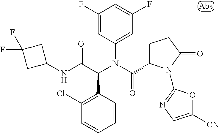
C1(N(C(C2CCC(=O)N2C2=NC=C([CN])O2)=O)C(C(NC2CC(F)(F)C2)=O)C2=C(Cl)C=CC=C2)=CC(F)=CC(F)=C1
